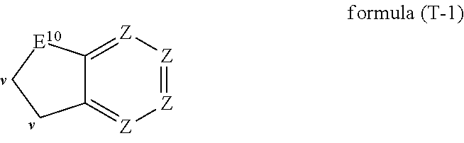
C12=[Z][Z]=[Z][Z]=C1[E10]CC2
